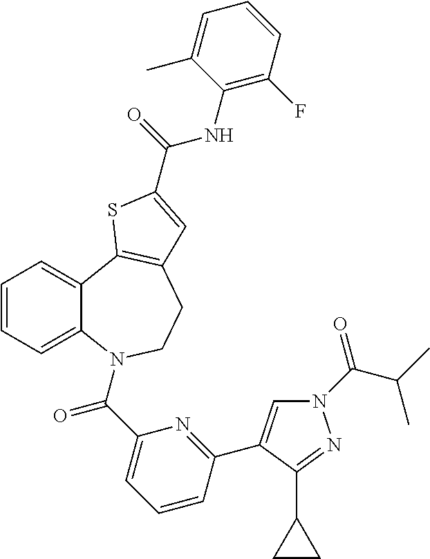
C1=CC=C2C(=C1)C1=C(CCN2C(C2=CC=CC(C3=CN(C(C(C)C)=O)N=C3C3CC3)=N2)=O)C=C(C(=O)NC2=C(F)C=CC=C2C)S1
